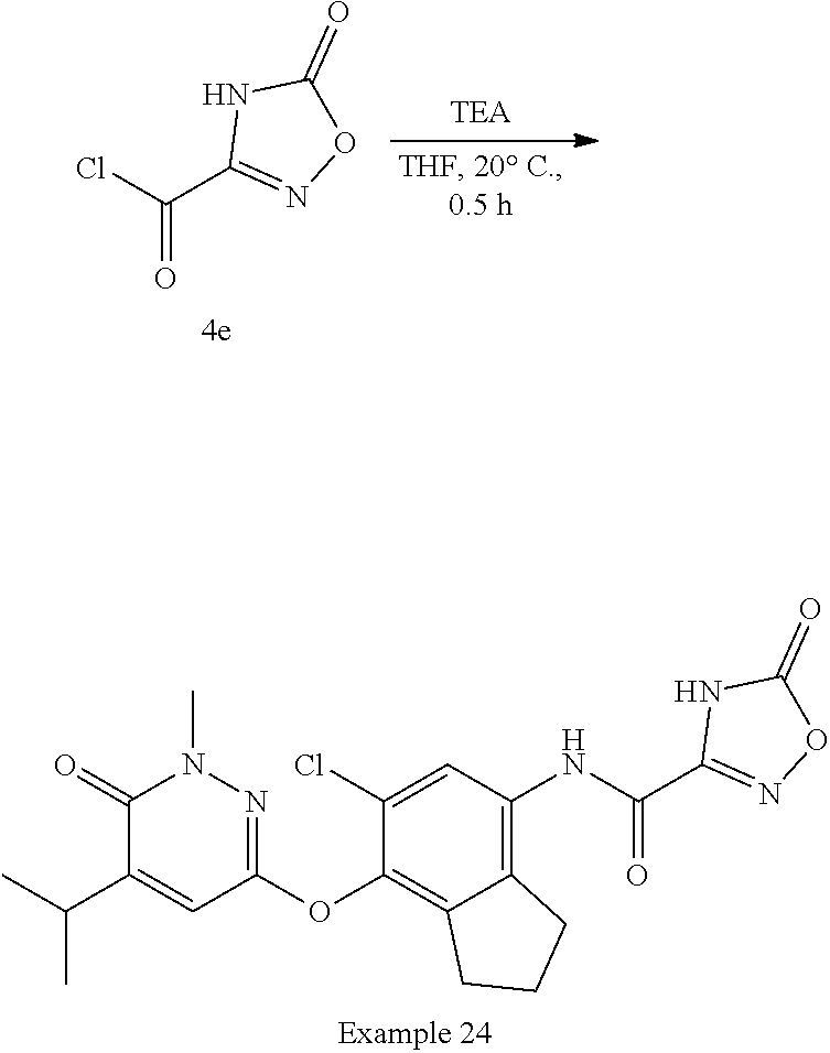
O=C(Cl)C1=NOC(=O)N1.C1(Cl)=CC(NC(C2=NOC(=O)N2)=O)=C2C(=C1OC1=NN(C)C(=O)C(C(C)C)=C1)CCC2
